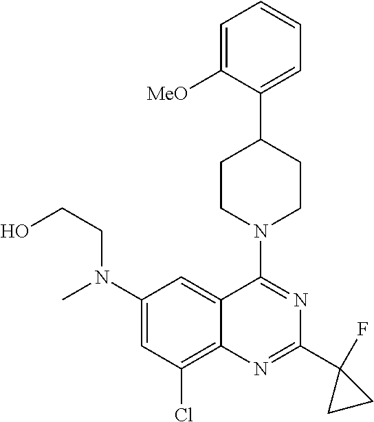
C12=C(Cl)C=C(N(C)CCO)C=C1C(N1CCC(C3=CC=CC=C3[MeO])CC1)=NC(C1(F)CC1)=N2
